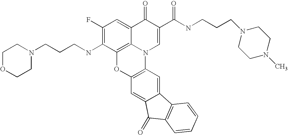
C1(F)=C(NCCCN2CCOCC2)C2=C3C(=C1)C(=O)C(C(NCCCN1CCN(C)CC1)=O)=CN3C1=C(O2)C=C2C(=C1)C1=C(C2=O)C=CC=C1
